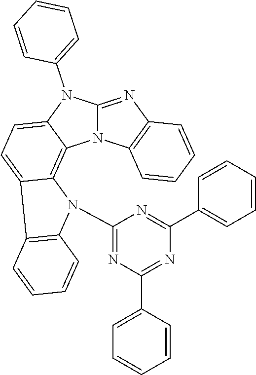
N12C(=NC3=C1C=CC=C3)N(C1=CC=CC=C1)C1=CC=C3C(=C21)N(C1=NC(C2=CC=CC=C2)=NC(C2=CC=CC=C2)=N1)C1=C3C=CC=C1
